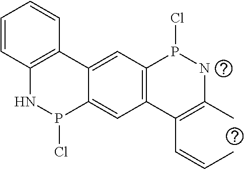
C12=C(C=C3C(=C1)P(Cl)NC1=C3C=CC=C1)P(Cl)NC(C)=C2C=CC
